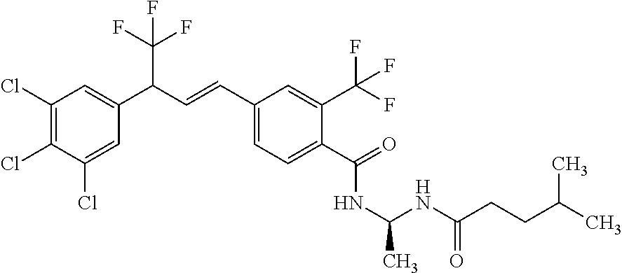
C1(Cl)=C(Cl)C(Cl)=CC(C(C=CC2=CC=C(C(NC(C)NC(CCC(C)C)=O)=O)C(C(F)(F)F)=C2)C(F)(F)F)=C1
